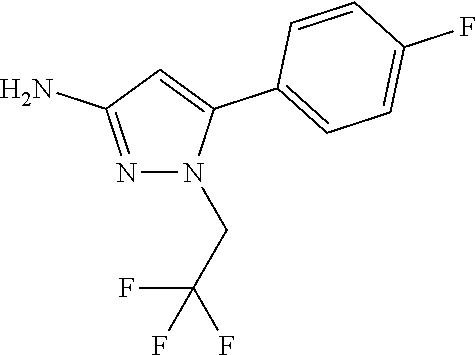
N1=C(N)C=C(C2=CC=C(F)C=C2)N1CC(F)(F)F
